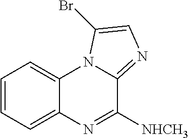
C1=CC=C2C(=C1)N1C(=NC=C1Br)C([NHCH3])=N2
